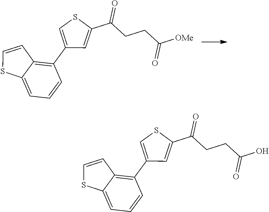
C1=C2C(=C(C3=CSC(C(CCC([OMe])=O)=O)=C3)C=C1)C=CS2.C1=C2C(=C(C3=CSC(C(CCC(O)=O)=O)=C3)C=C1)C=CS2
